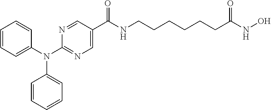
C1=C(C(NCCCCCCC(NO)=O)=O)C=NC(N(C2=CC=CC=C2)C2=CC=CC=C2)=N1
